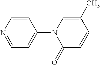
C1=CN=CC=C1N1C(=O)C=CC(C)=C1
